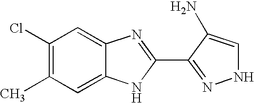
C1(Cl)=C(C)C=C2C(=C1)N=C(C1=NNC=C1N)N2
